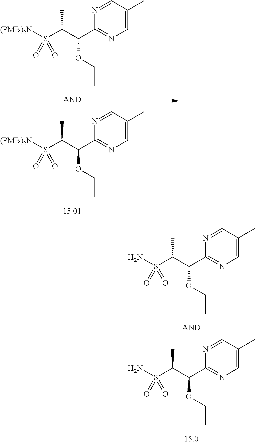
N1=CC(C)=CN=C1C(C(S([(PMB)2N])(=O)=O)C)OCC.N1=CC(C)=CN=C1C(C(S([(PMB)2N])(=O)=O)C)OCC.N1=CC(C)=CN=C1C(C(S(N)(=O)=O)C)OCC.N1=CC(C)=CN=C1C(C(S(N)(=O)=O)C)OCC
